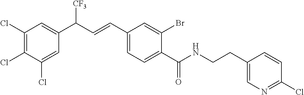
C1(C(=O)NCCC2=CN=C(Cl)C=C2)=CC=C(C=CC(C2=CC(Cl)=C(Cl)C(Cl)=C2)[CF3])C=C1Br
